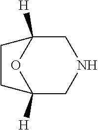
C12([H])CNCC([H])(O1)CC2
